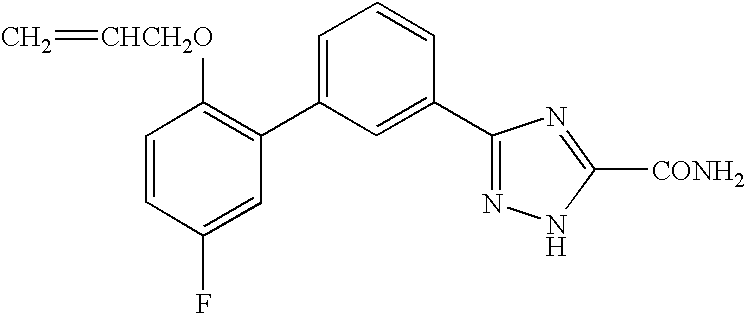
C1(C2=CC=CC(C3=NNC([CONH2])=N3)=C2)=C([CHCH2O]=C)C=CC(F)=C1
